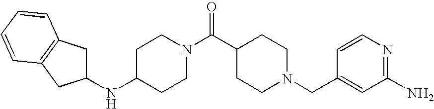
N(C1CCN(C(C2CCN(CC3=CC(N)=NC=C3)CC2)=O)CC1)C1CC2=C(C1)C=CC=C2
